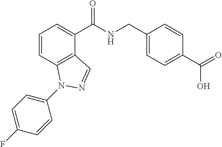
C1=CC2=C(C(C(NCC3=CC=C(C(=O)O)C=C3)=O)=C1)C=NN2C1=CC=C(F)C=C1
